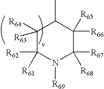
C1([R63])([R64])C([R62])([R61])N([R69])C([R67])([R68])C([R66])([R65])C1C
